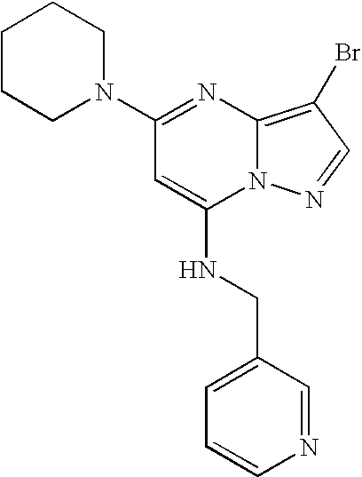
N1(C2=NC3=C(Br)C=NN3C(NCC3=CC=CN=C3)=C2)CCCCC1
